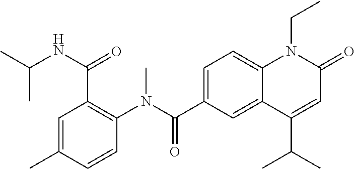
C1(N(C(C2=CC=C3C(=C2)C(C(C)C)=CC(=O)N3CC)=O)C)=C(C(NC(C)C)=O)C=C(C)C=C1
